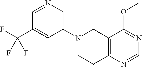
C1=NC=C(N2CC3=C(N=CN=C3OC)CC2)C=C1C(F)(F)F
